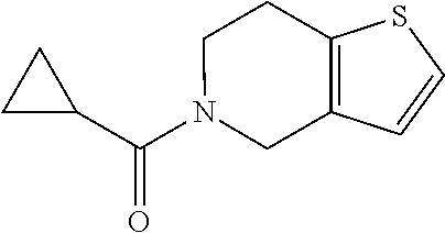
C1C(C(N2CC3=C(CC2)SC=C3)=O)C1
